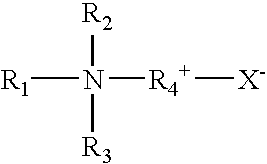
[R1]N([R2])([R3])[R4+][X-]
